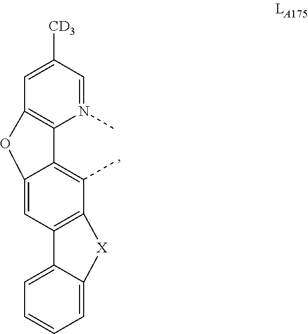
C12=CC3=C(C(C)=C1C1=C(C=C([CD3])C=N1C)O2)[X]C1=CC=CC=C31
